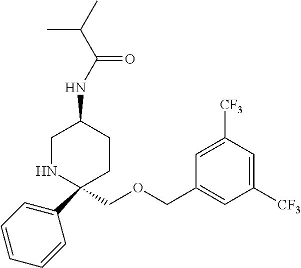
C1(C2=CC=CC=C2)(COCC2=CC([CF3])=CC([CF3])=C2)CCC(NC(C(C)C)=O)CN1
